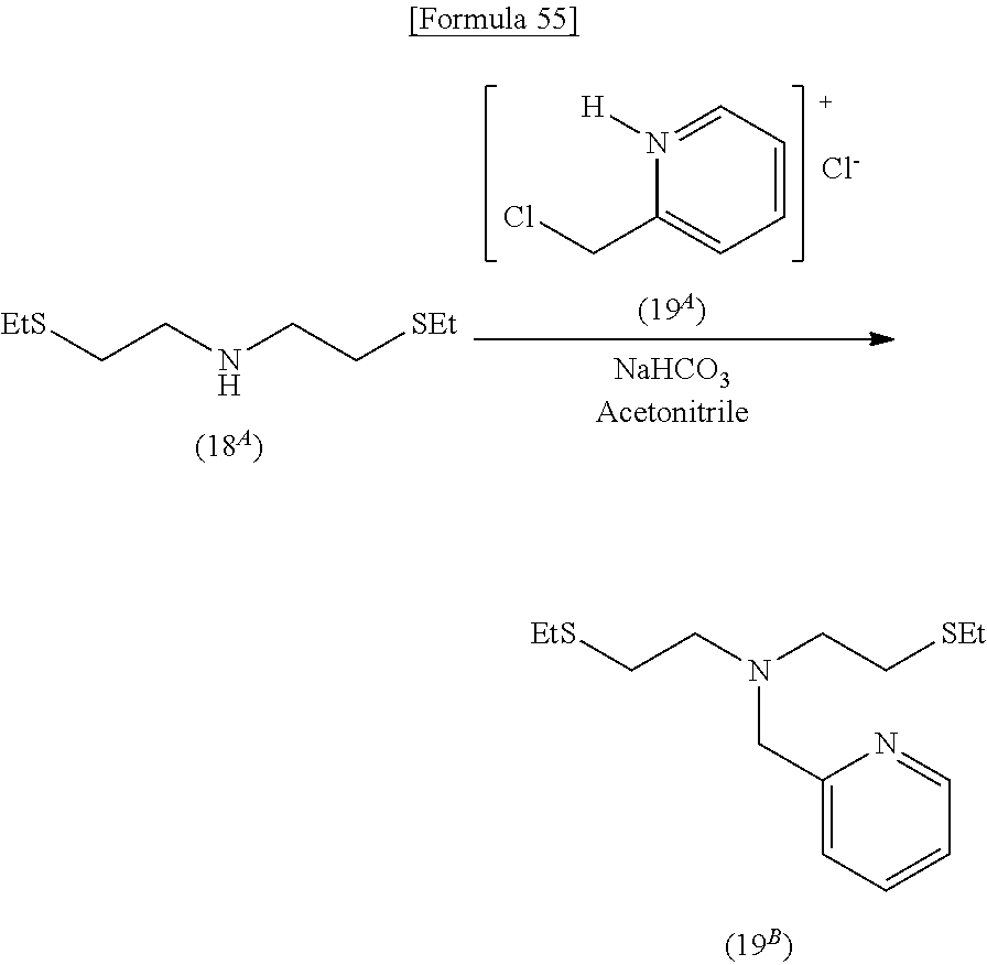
ClCC1=CC=CC=N1[H].[Cl-].[EtS]CCNCC[SEt].[EtS]CCN(CC[SEt])CC1=CC=CC=N1
